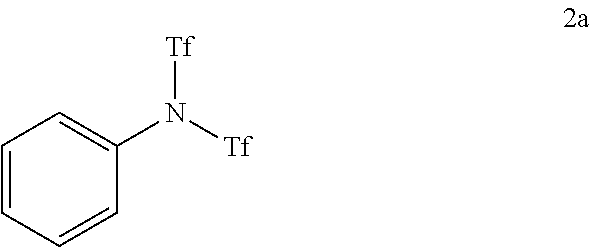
C1=CC=CC(N([Tf])[Tf])=C1
